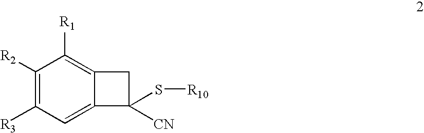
C1([R2])=C([R3])C=C2C(=C1[R1])CC2([CN])S[R10]
